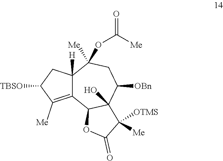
C12=C([Me])C([TBSO])CC1([H])C(OC([Me])=O)([Me])CC([OBn])C1(O)C2OC(=O)C1([Me])[OTMS]
